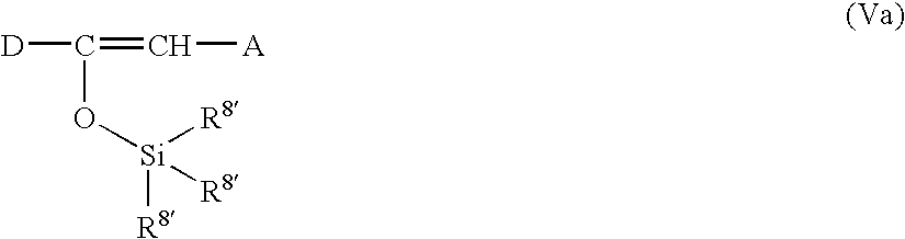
O([Si]([R8])([R8])[R8])C([D])=C[A]
